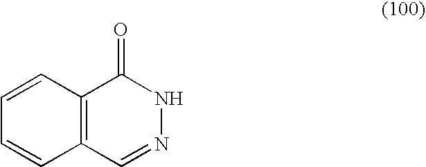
C12=C(C=NNC1=O)C=CC=C2
